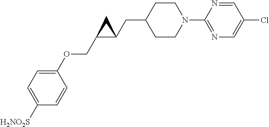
C1CN(C2=NC=C(Cl)C=N2)CCC1CC1C(COC2=CC=C([H2NO2S])C=C2)C1
